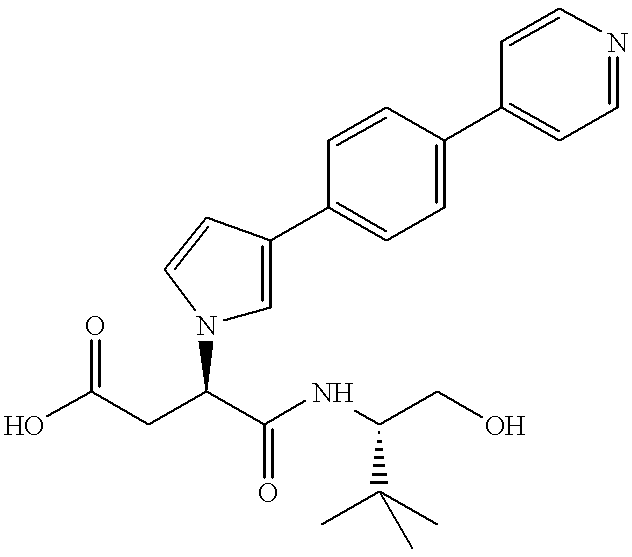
N1(C(CC(O)=O)C(NC(CO)C(C)(C)C)=O)C=C(C2=CC=C(C3=CC=NC=C3)C=C2)C=C1
